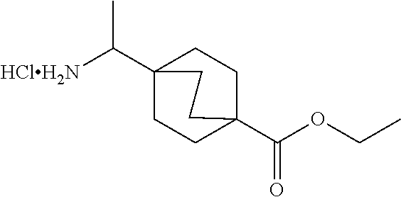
C1CC2(C(OCC)=O)CCC1(C([HClH2N])C)CC2
